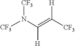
N(C(=C([H])[CF3])[H])([CF3])[CF3]
